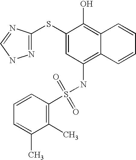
C1=CC(S(NC2=C3C(=C(O)C(SC4=NNC=N4)=C2)C=CC=C3)(=O)=O)=C(C)C(C)=C1
